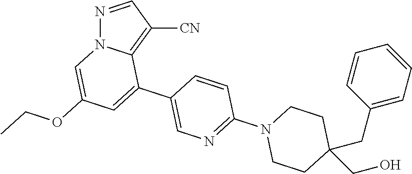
N1=CC([CN])=C2N1C=C(OCC)C=C2C1=CN=C(N2CCC(CC3=CC=CC=C3)(CO)CC2)C=C1
